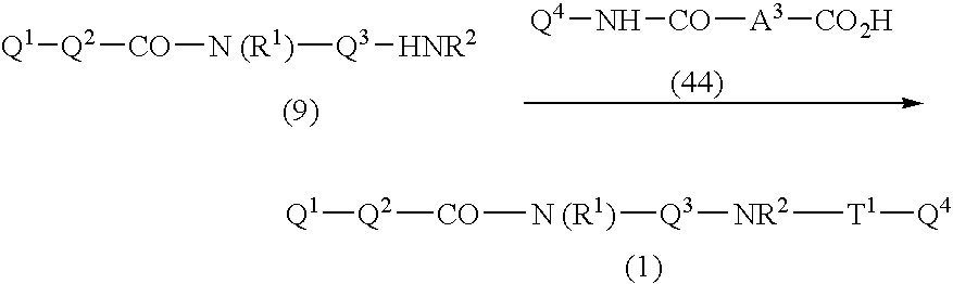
N([CO][A3][CO2H])[Q4].[Q2]([CO][N (R1)][Q3][HNR2])[Q1].[Q2]([CO][N (R1)][Q3][NR2][T1][Q4])[Q1]
